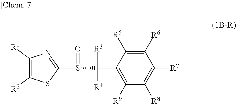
C1([R1])=C([R2])SC(S(C([R3])([R4])C2=C([R9])C([R8])=C([R7])C([R6])=C2[R5])=O)=N1
